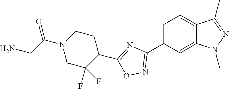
C1=C(C2=NOC(C3CCN(C(CN)=O)CC3(F)F)=N2)C=C2C(=C1)C(C)=NN2C
